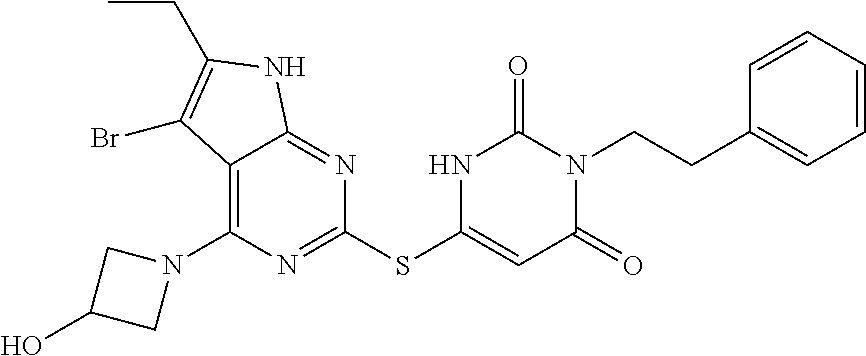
C1(N2CC(O)C2)=C2C(=NC(SC3=CC(=O)N(CCC4=CC=CC=C4)C(=O)N3)=N1)NC(CC)=C2Br
